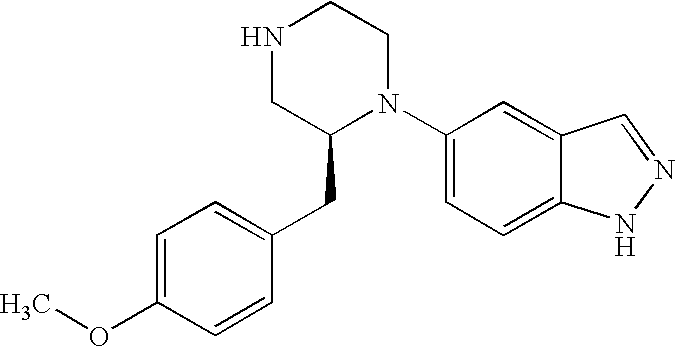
C1=C(OC)C=CC(CC2N(C3=CC=C4C(=C3)C=NN4)CCNC2)=C1
